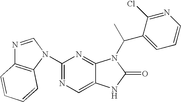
C12=CN=C(N3C4=C(N=C3)C=CC=C4)N=C1N(C(C1=CC=CN=C1Cl)C)C(=O)N2
